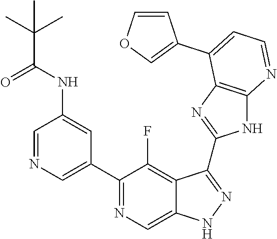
C1=NC=C(C2=NC=C3C(=C2F)C(C2=NC4=C(N2)N=CC=C4C2=COC=C2)=NN3)C=C1NC(=O)C(C)(C)C
